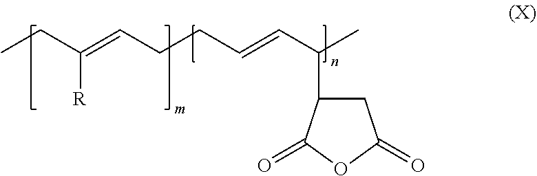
O1C(=O)CC(C(C=CCCC=C(CC)[R])C)C1=O
